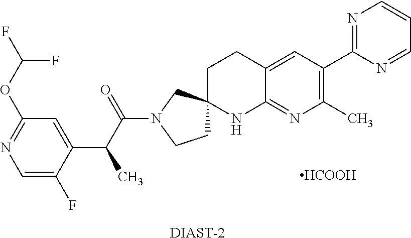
C1=C(F)C(C(C(N2CCC3(C2)CCC2=CC(C4=NC=CC=N4)=C(C)N=C2N3)=O)C)=CC(OC(F)F)=N1.[DIAST-2].[HCOOH]
